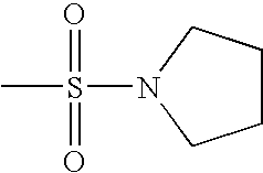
CS(N1CCCC1)(=O)=O
